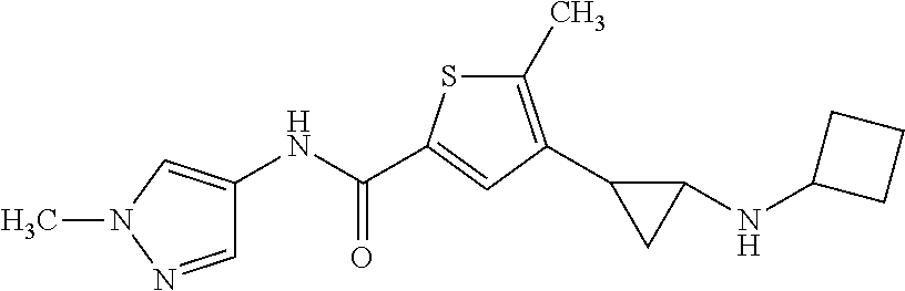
C1=NN(C)C=C1NC(=O)C1=CC(C2CC2NC2CCC2)=C(C)S1
